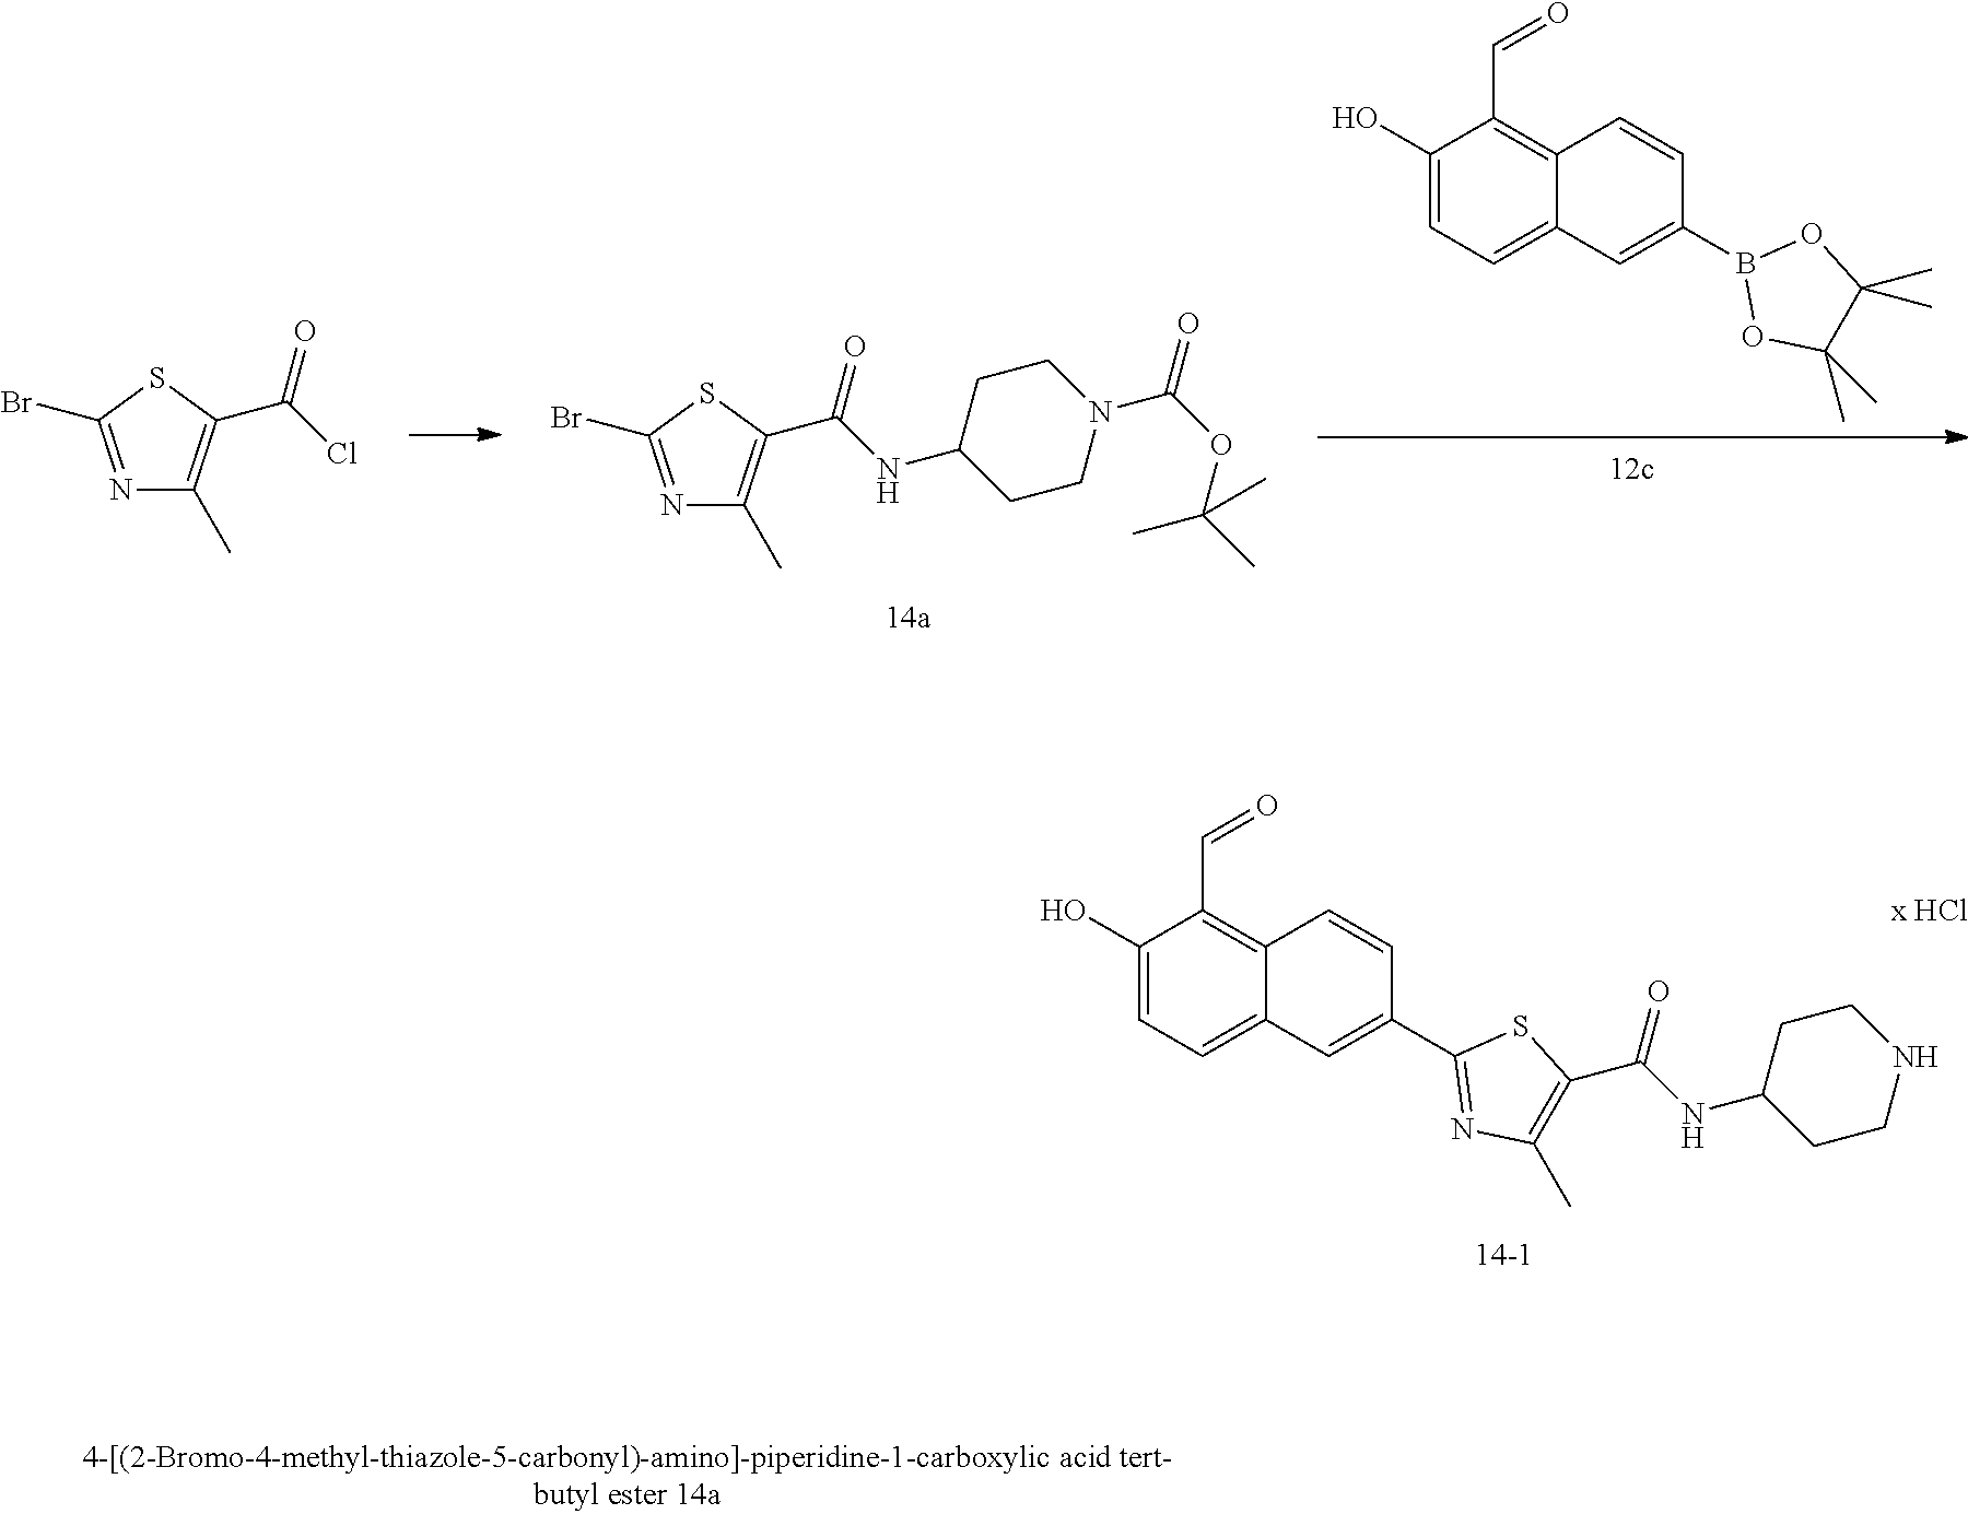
C(=O)(NC1CCNCC1)C1=C(C)N=C(C2=CC3=CC=C(O)C(C=O)=C3C=C2)S1.C1(O)=CC=C2C(=C1C=O)C=CC(B1OC(C)(C)C(C)(C)O1)=C2.N1=C(Br)SC(C(=O)NC2CCN(C(=O)OC(C)(C)C)CC2)=C1C.N1=C(Br)SC(C(=O)Cl)=C1C
